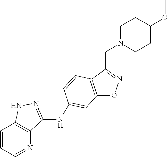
C12=C(C(CN3CCC(OC)CC3)=NO1)C=CC(NC1=NNC3=C1N=CC=C3)=C2
